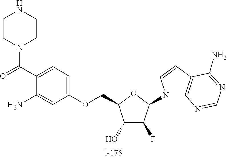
C1(O)C(F)C(N2C3=C(C=C2)C(N)=NC=N3)OC1COC1=CC=C(C(N2CCNCC2)=O)C(N)=C1
